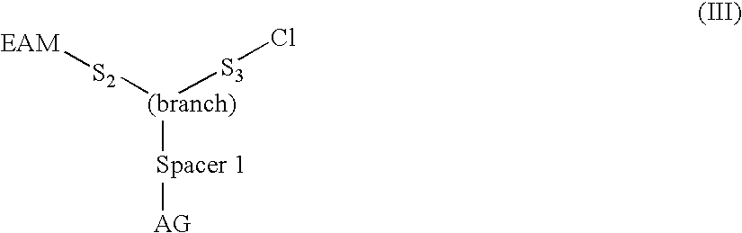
[AG][Spacer 1][(branch)]([S3]Cl)[S2][EAM]
